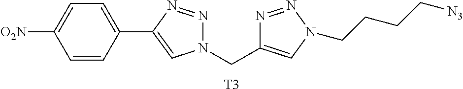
C(CCC[N3])N1C=C(CN2N=NC(C3=CC=C([O2N])C=C3)=C2)N=N1.[T3]
